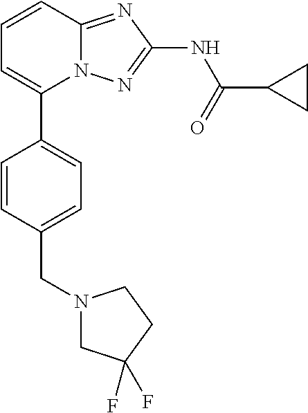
C1=CC2=NC(NC(=O)C3CC3)=NN2C(C2=CC=C(CN3CC(F)(F)CC3)C=C2)=C1
